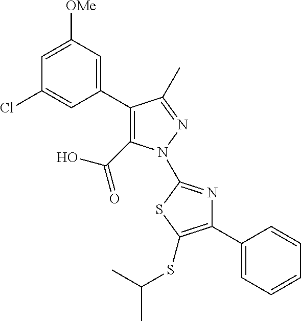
C1(C2=CC([OMe])=CC(Cl)=C2)=C(C(=O)O)N(C2=NC(C3=CC=CC=C3)=C(SC(C)C)S2)N=C1C
